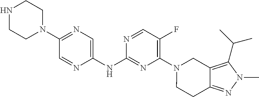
C1(NC2=NC(N3CC4=C(C(C)C)N(C)N=C4CC3)=C(F)C=N2)=CN=C(N2CCNCC2)C=N1
